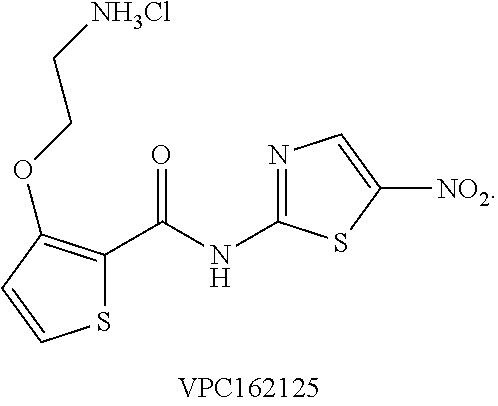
N1=C(NC(=O)C2=C(OCC[NH3Cl])C=CS2)SC([NO2])=C1
